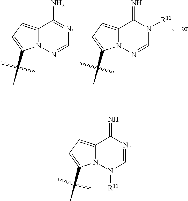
C12=CC=C(C)N1N=CN=C2N.C12=CC=C(C)N1N=CN([R11])C2=N.C12=CC=C(C)N1N([R11])C=NC2=N
